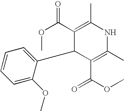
C1(C(OC)=O)=C(C)NC(C)=C(C(OC)=O)C1C1=CC=CC=C1OC
